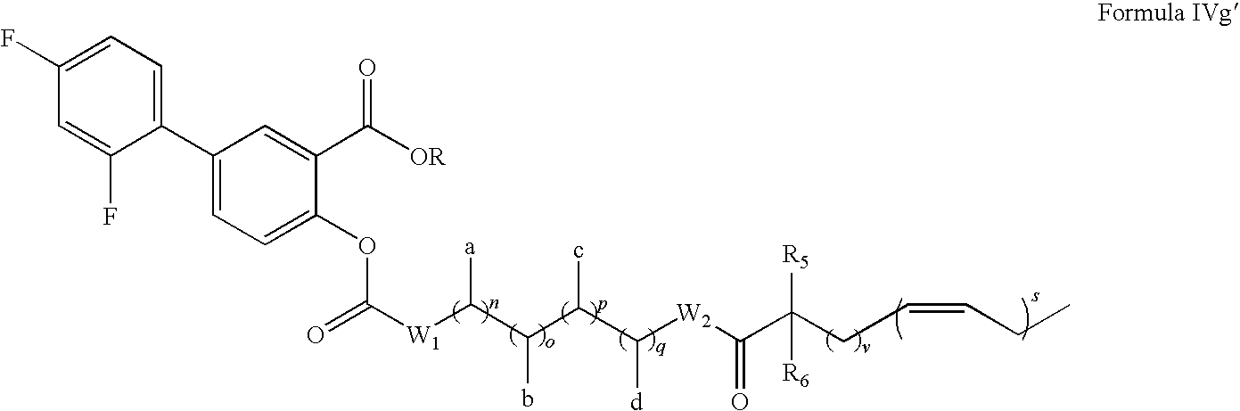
C1(C2=CC=C(OC([W1]C(C(C(C([W2]C(C(CC=CCC)([R5])[R6])=O)[d])c)b)[a])=O)C(C([OR])=O)=C2)=CC=C(F)C=C1F
